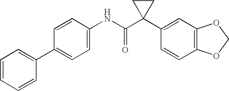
C1=CC(NC(C2(C3=CC4=C(C=C3)OCO4)CC2)=O)=CC=C1C1=CC=CC=C1
